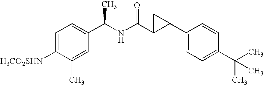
[H3CO2SHN]C1=CC=C(C(NC(=O)C2C(C3=CC=C(C(C)(C)C)C=C3)C2)C)C=C1C
